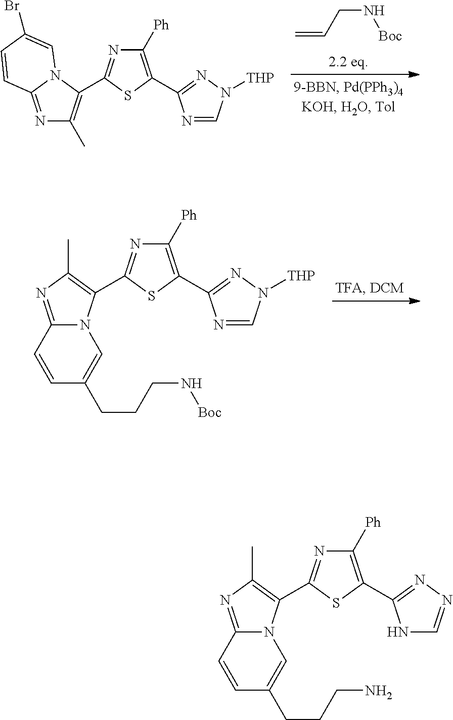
C1([Ph])=C(C2=NN([THP])C=N2)SC(C2=C(C)N=C3N2C=C(CCCN[Boc])C=C3)=N1.N1=C2N(C(C3=NC([Ph])=C(C4=NN([THP])C=N4)S3)=C1C)C=C(Br)C=C2.C(N[Boc])C=C.C1([Ph])=C(C2=NN=CN2)SC(C2=C(C)N=C3N2C=C(CCCN)C=C3)=N1
